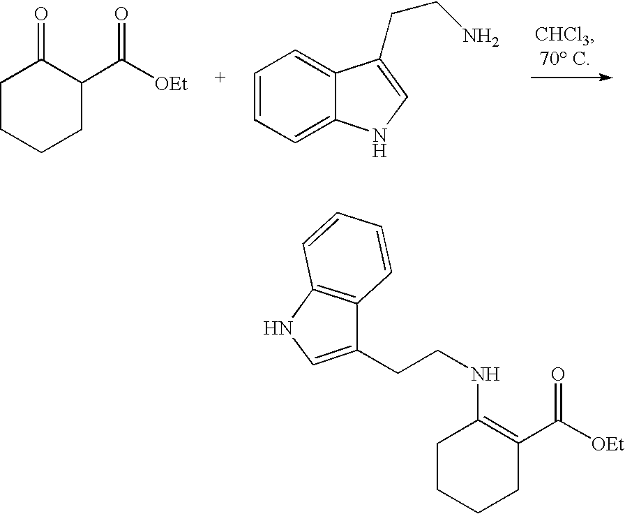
O=C1C(C([OEt])=O)CCCC1.C12=CC=CC=C1NC=C2CCN.C12=C(C=CC=C1)C(CCNC1=C(C([OEt])=O)CCCC1)=CN2
